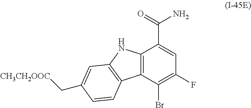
C12=C(C(Br)=C(F)C=C1C(=O)N)C1=C(N2)C=C(C[CH3CH2OOC])C=C1
